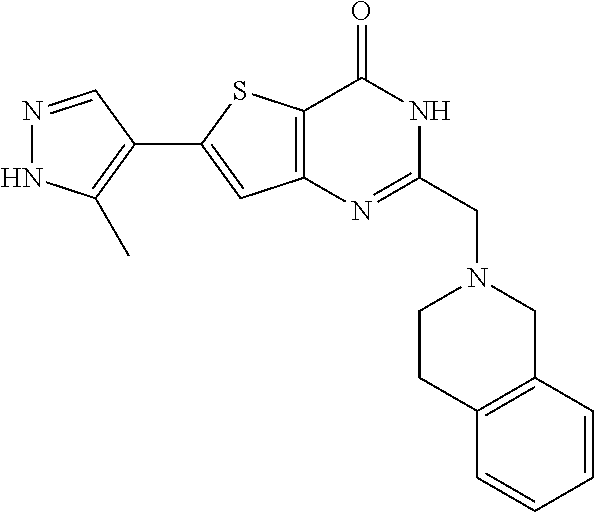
N1=CC(C2=CC3=C(S2)C(=O)NC(CN2CC4=C(CC2)C=CC=C4)=N3)=C(C)N1
